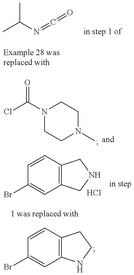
O=C=NC(C)C.ClC(N1CCN(C)CC1)=O.C1=CC2=C(C=C1Br)CNC2.Cl.C1=CC2=C(C=C1Br)NCC2
